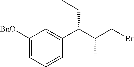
C1([BnO])=CC=CC(C(C(CBr)C)CC)=C1
